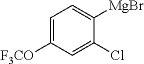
C1=C([F3CO])C=C(Cl)C([MgBr])=C1
